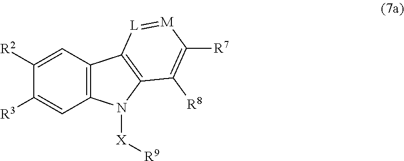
C1=C([R2])C([R3])=CC2=C1C1=C(N2[X][R9])C([R8])=C([R7])[M]=[L]1
